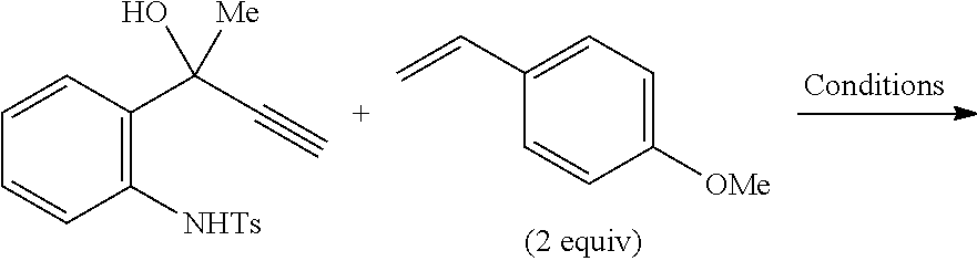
C1([OMe])=CC=C(C=C)C=C1.C1([NHTs])=C(C(C#C)(O)[Me])C=CC=C1
